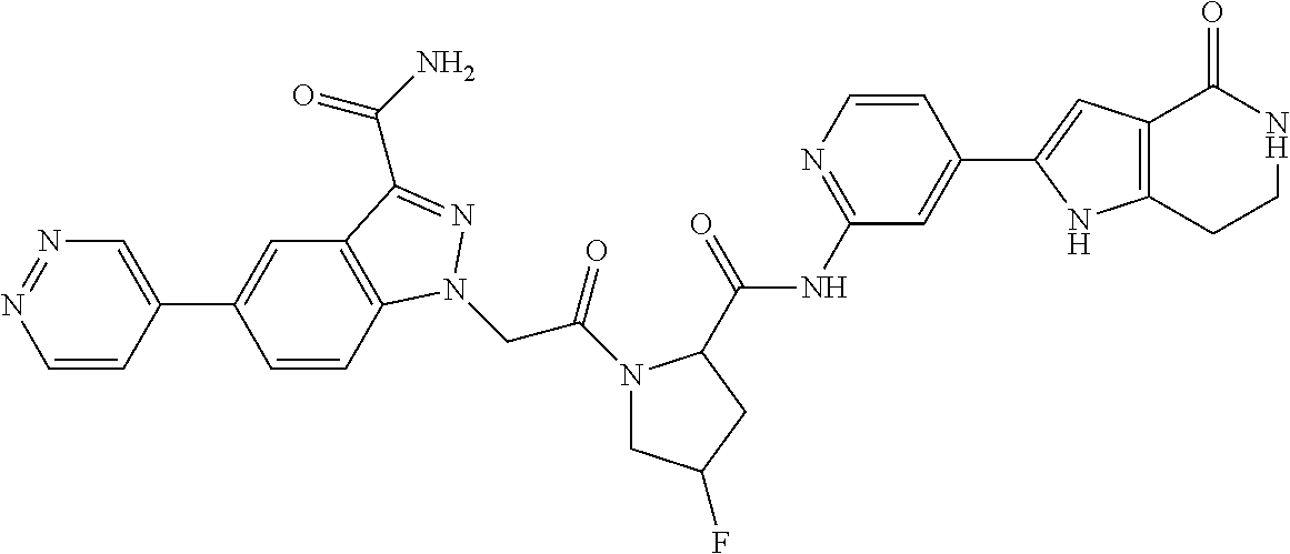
C1=CC(C2=CC3=C(C=C2)N(CC(N2CC(F)CC2C(=O)NC2=NC=CC(C4=CC5=C(N4)CCNC5=O)=C2)=O)N=C3C(N)=O)=CN=N1
